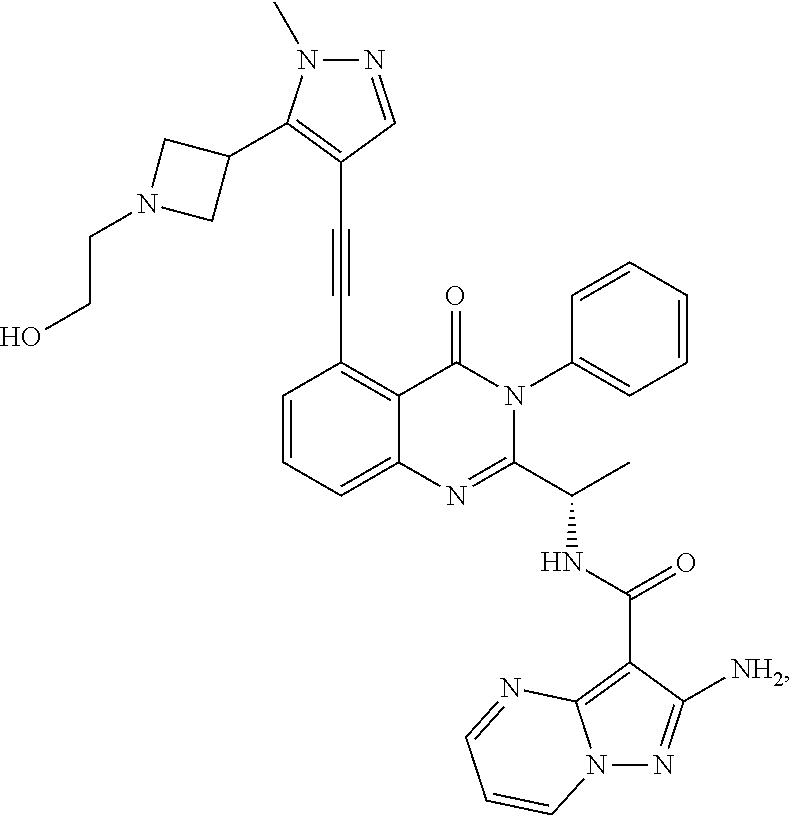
C1=CC=C2C(=C1C#CC1=C(C3CN(CCO)C3)N(C)N=C1)C(=O)N(C1=CC=CC=C1)C(C(C)NC(C1=C3N(N=C1[NH2])C=CC=N3)=O)=N2
